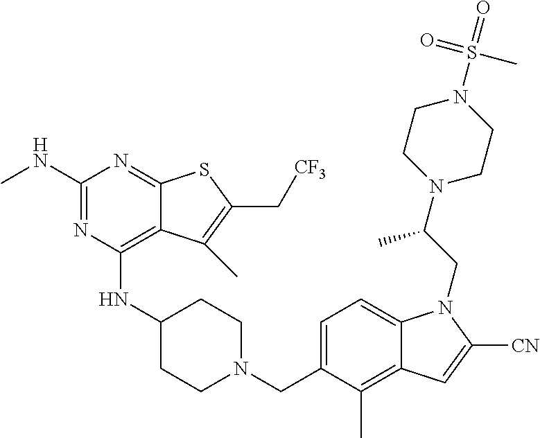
C1=C(CN2CCC(NC3=C4C(=NC(NC)=N3)SC(C[CF3])=C4C)CC2)C(C)=C2C(=C1)N(CC(C)N1CCN(S(C)(=O)=O)CC1)C([CN])=C2
